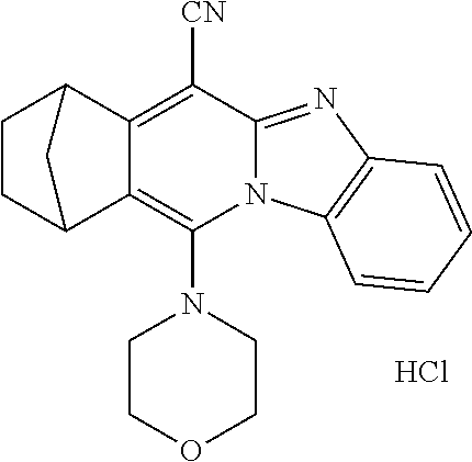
Cl.N1(C2=C3C(=C([CN])C4=NC5=C(N24)C=CC=C5)C2CCC3C2)CCOCC1
